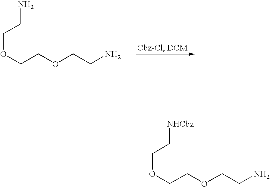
NCCOCCOCCN.[NHCbz]CCOCCOCCN
